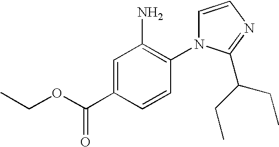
C1=C(C(=O)OCC)C=CC(N2C=CN=C2C(CC)CC)=C1N
